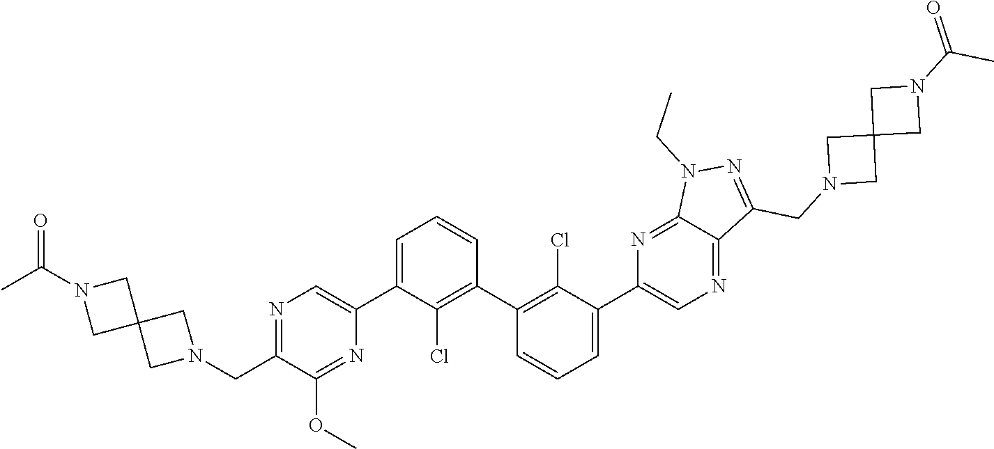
N1=C(CN2CC3(C2)CN(C(C)=O)C3)C(OC)=NC(C2=CC=CC(C3=C(Cl)C(C4=CN=C5C(=N4)N(CC)N=C5CN4CC5(C4)CN(C(=O)C)C5)=CC=C3)=C2Cl)=C1
